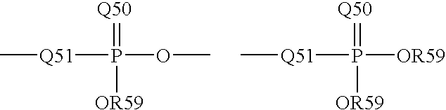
C[Q51]P(=[Q50])(OC)[OR59].C[Q51]P(=[Q50])([OR59])[OR59]
